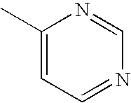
C1(C)=CC=NC=N1
